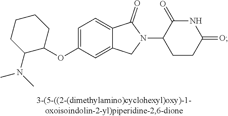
C1=C(OC2CCCCC2N(C)C)C=C2C(=C1)C(=O)N(C1CCC(=O)NC1=O)C2
